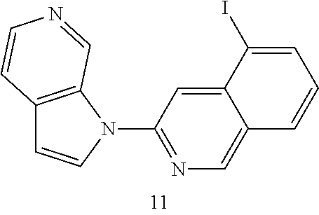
C12=C(N(C3=NC=C4C(=C3)C(I)=CC=C4)C=C1)C=NC=C2
